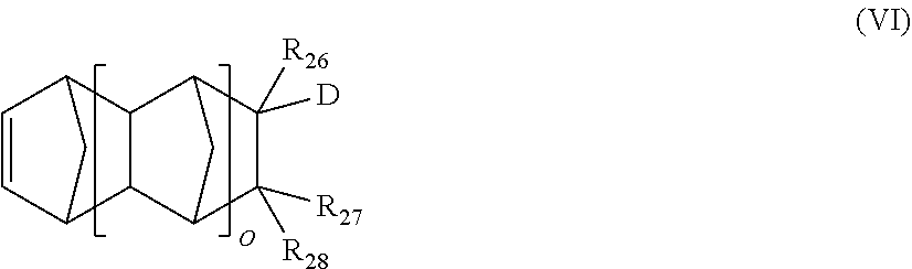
C1=CC2C3C(C1C2)C1C([D])([R26])C([R27])([R28])C3C1
